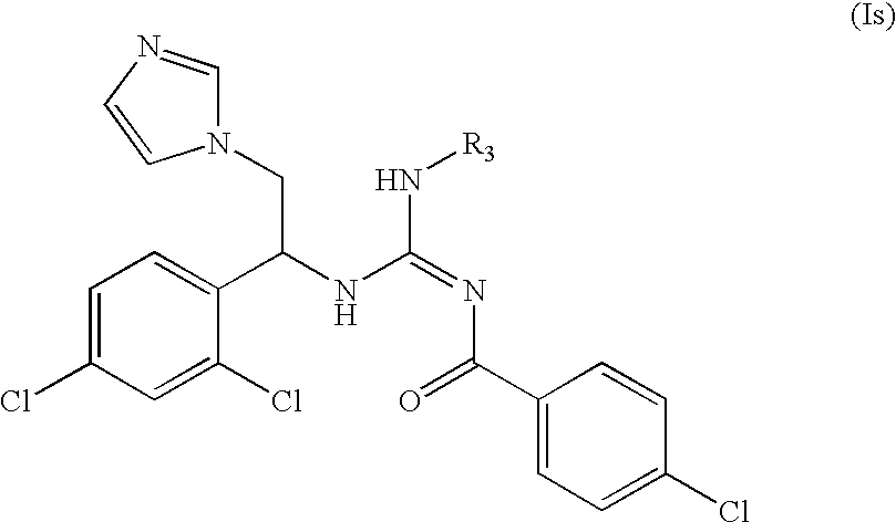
N1(CC(NC(=NC(C2=CC=C(Cl)C=C2)=O)N[R3])C2=CC=C(Cl)C=C2Cl)C=NC=C1
